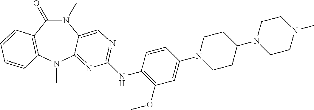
N1(C)C(=O)C2=C(N(C)C3=NC(NC4=C(OC)C=C(N5CCC(N6CCN(C)CC6)CC5)C=C4)=NC=C13)C=CC=C2
